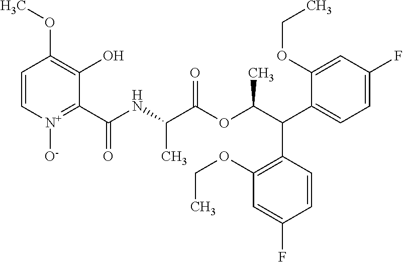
C1=C[N+]([O-])=C(C(NC(C(OC(C(C2=CC=C(F)C=C2OCC)C2=C(OCC)C=C(F)C=C2)C)=O)C)=O)C(O)=C1OC
